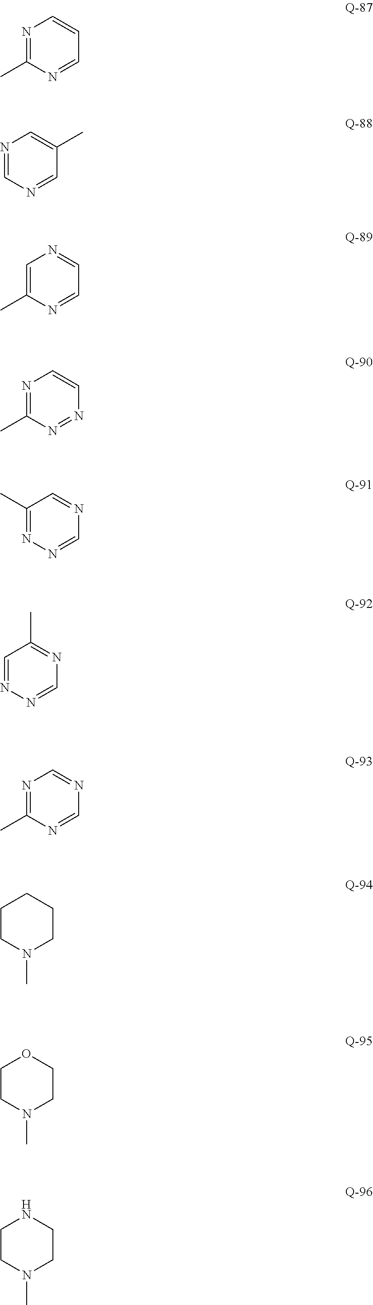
N1=C(C)N=CC=C1.N1=CN=CC(C)=C1.C1=C(C)N=CC=N1.N1=C(C)N=NC=C1.C1(C)=NN=CN=C1.C1=NN=CN=C1C.N1=C(C)N=CN=C1.C1CN(C)CCC1.C1CN(C)CCO1.C1CN(C)CCN1
